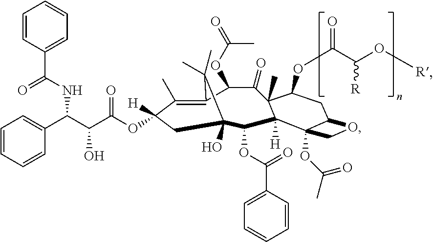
C1(C)=C2C(OC(=O)C)C(=O)C3(C)C([H])(C(OC(C4=CC=CC=C4)=O)C(O)(CC1([H])OC(C(C(C1=CC=CC=C1)NC(C1=CC=CC=C1)=O)O)=O)C2(C)C)C1(OC(C)=O)C(CC3OC(C(O[R])[R])=O)OC1
